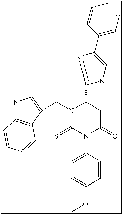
N1(CC2=CNC3=C2C=CC=C3)C(=S)N(C2=CC=C(OC)C=C2)C(=O)CC1C1=NC(C2=CC=CC=C2)=CN1
